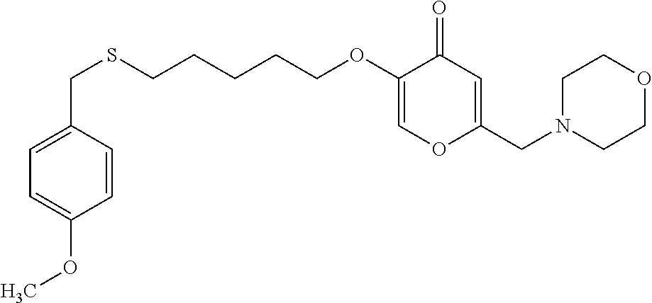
C(SCCCCCOC1=COC(CN2CCOCC2)=CC1=O)C1=CC=C(OC)C=C1
